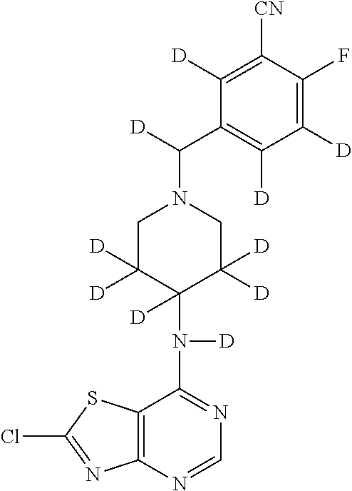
C1([CN])=C([D])C(C([D])N2CC([D])([D])C(N([D])C3=NC=NC4=C3SC(Cl)=N4)([D])C([D])([D])C2)=C([D])C([D])=C1F
